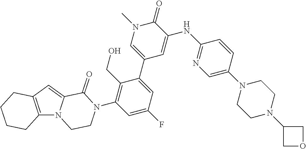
C12=C(N3C(=C1)C(=O)N(C1=C(CO)C(C4=CN(C)C(=O)C(NC5=NC=C(N6CCN(C7COC7)CC6)C=C5)=C4)=CC(F)=C1)CC3)CCCC2
